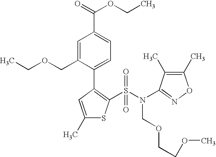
C1=C(COCC)C(C2=C(S(N(COCCOC)C3=NOC(C)=C3C)(=O)=O)SC(C)=C2)=CC=C1C(OCC)=O
